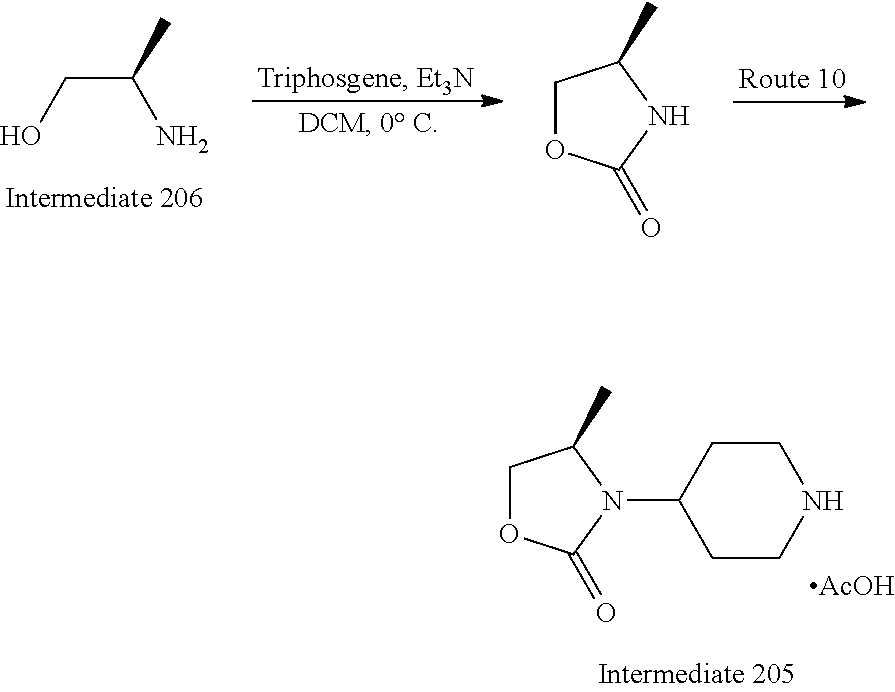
OCC(C)N.C1OC(=O)NC1C.C1OC(=O)N(C2CCNCC2)C1C.[AcOH]
